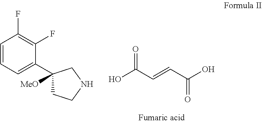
OC(C=CC(O)=O)=O.C1=CC=C(C2([MeO])CCNC2)C(F)=C1F
